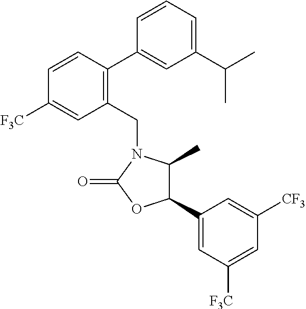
C1(C(C)C)=CC=CC(C2=C(CN3C(C)C(C4=CC([F3C])=CC([CF3])=C4)OC3=O)C=C([F3C])C=C2)=C1
